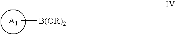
C[B(OR)2]
